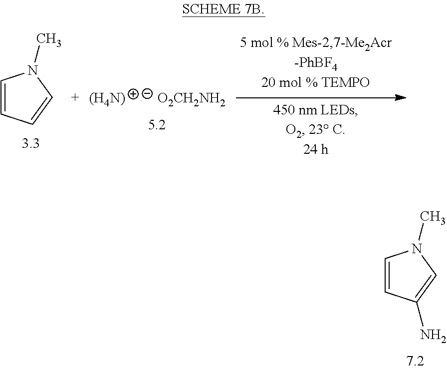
[(H4N)].[O2CH2NH2].C1=CC=CN1C.C1=CC(N)=CN1C
